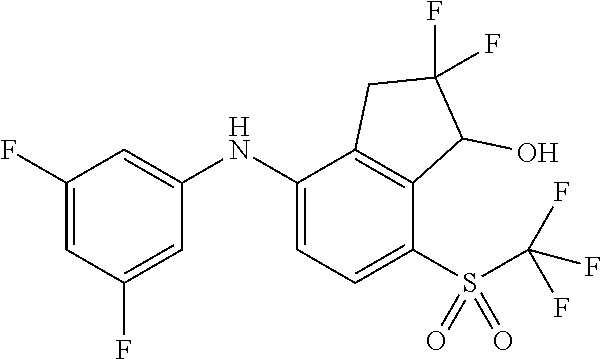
C1=C(F)C=C(NC2=CC=C(S(C(F)(F)F)(=O)=O)C3=C2CC(F)(F)C3O)C=C1F
